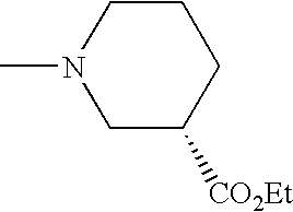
C1C([CO2Et])CCCN1C
